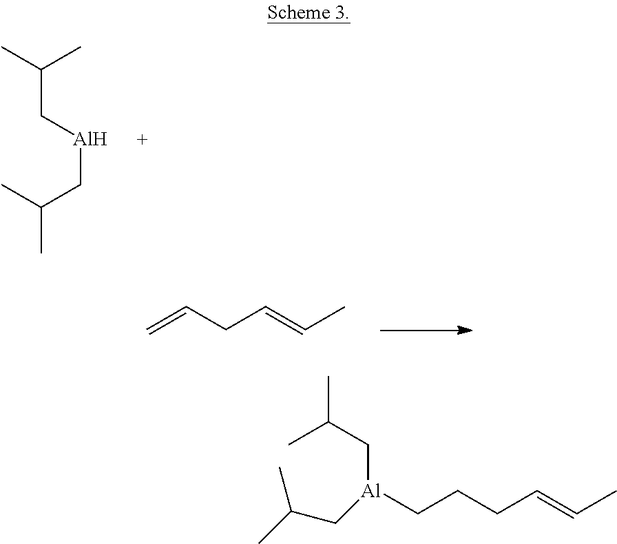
CC(C)C[Al]CC(C)C.CC(C[Al](CC(C)C)CCCC=CC)C.C=CCC=CC
